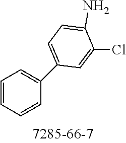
C1(Cl)=CC(C2=CC=CC=C2)=CC=C1N
